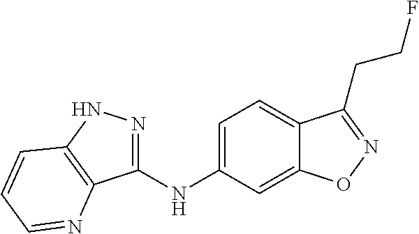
C1=C(NC2=NNC3=C2N=CC=C3)C=C2C(=C1)C(CCF)=NO2
